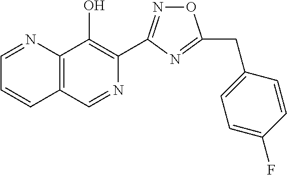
C1=NC2=C(C=C1)C=NC(C1=NOC(CC3=CC=C(F)C=C3)=N1)=C2O
